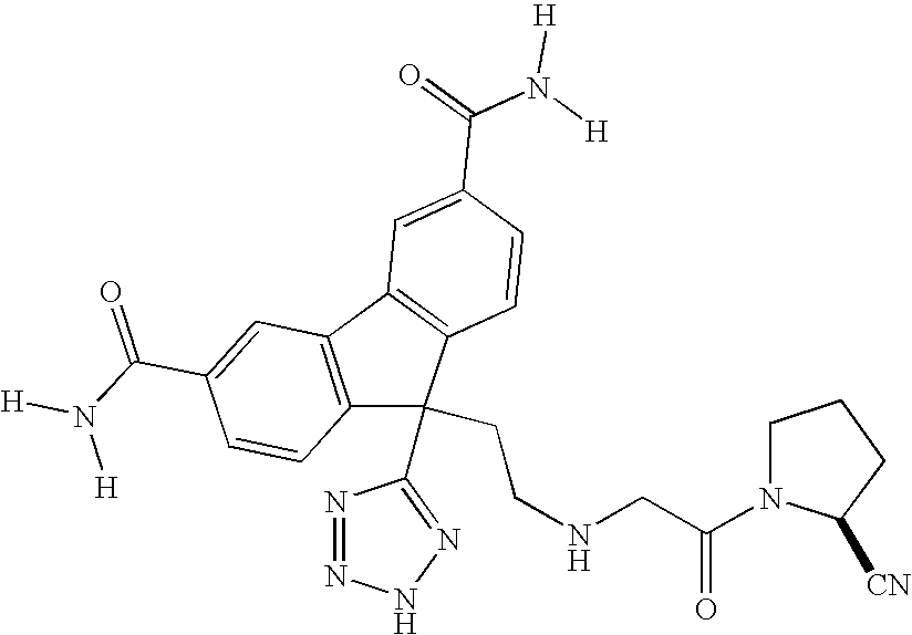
N1=NNN=C1C1(CCNCC(=O)N2CCCC2[CN])C2=C(C3=C1C=CC(C(=O)N([H])[H])=C3)C=C(C(N([H])[H])=O)C=C2
